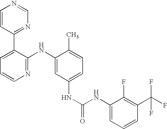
C1=CC(C2=CC=CN=C2NC2=CC(NC(NC3=CC=CC(C(F)(F)F)=C3F)=O)=CC=C2C)=NC=N1
